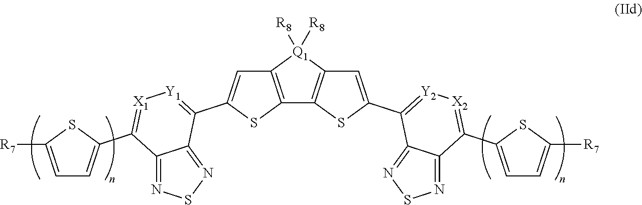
[Y1]1=C(C2=CC3=C(C4=C(C=C(C5=[Y2][X2]=C(C6=CC=C([R7])S6)C6=NSN=C56)S4)[Q1]3([R8])[R8])S2)C2=NSN=C2C(C2=CC=C([R7])S2)=[X1]1
